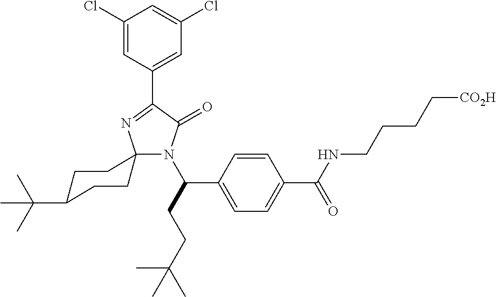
C1(Cl)=CC(C2=NC3(N(C(CCC(C)(C)C)C4=CC=C(C(NCCCC[CO2H])=O)C=C4)C2=O)CCC(C(C)(C)C)CC3)=CC(Cl)=C1
